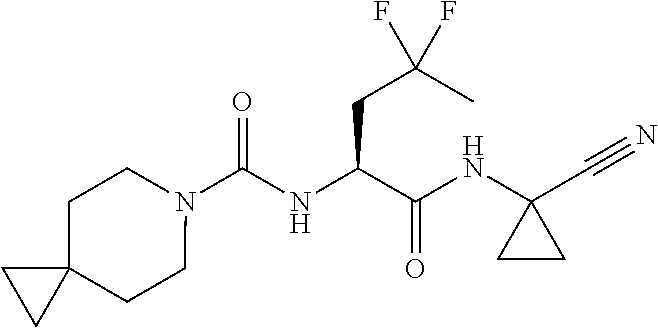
N(C(C(NC1(C#N)CC1)=O)CC(C)(F)F)C(N1CCC2(CC1)CC2)=O
